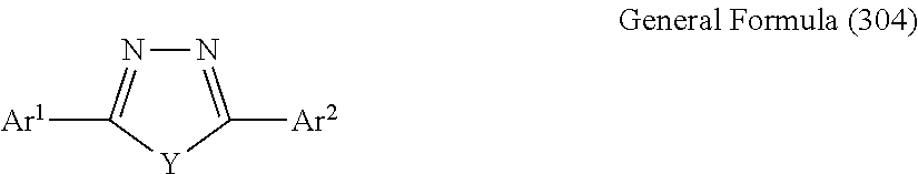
N1=C([Ar2])[Y]C([Ar1])=N1
